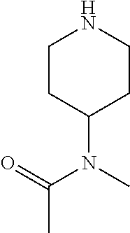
C1CC(N(C)C(=O)C)CCN1
